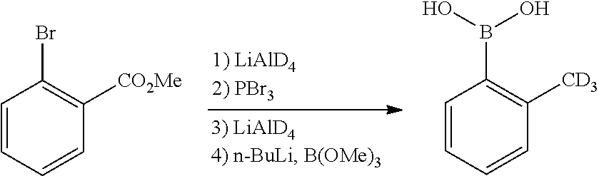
C1=CC=CC([CO2Me])=C1Br.C1=CC=CC([CD3])=C1B(O)O
